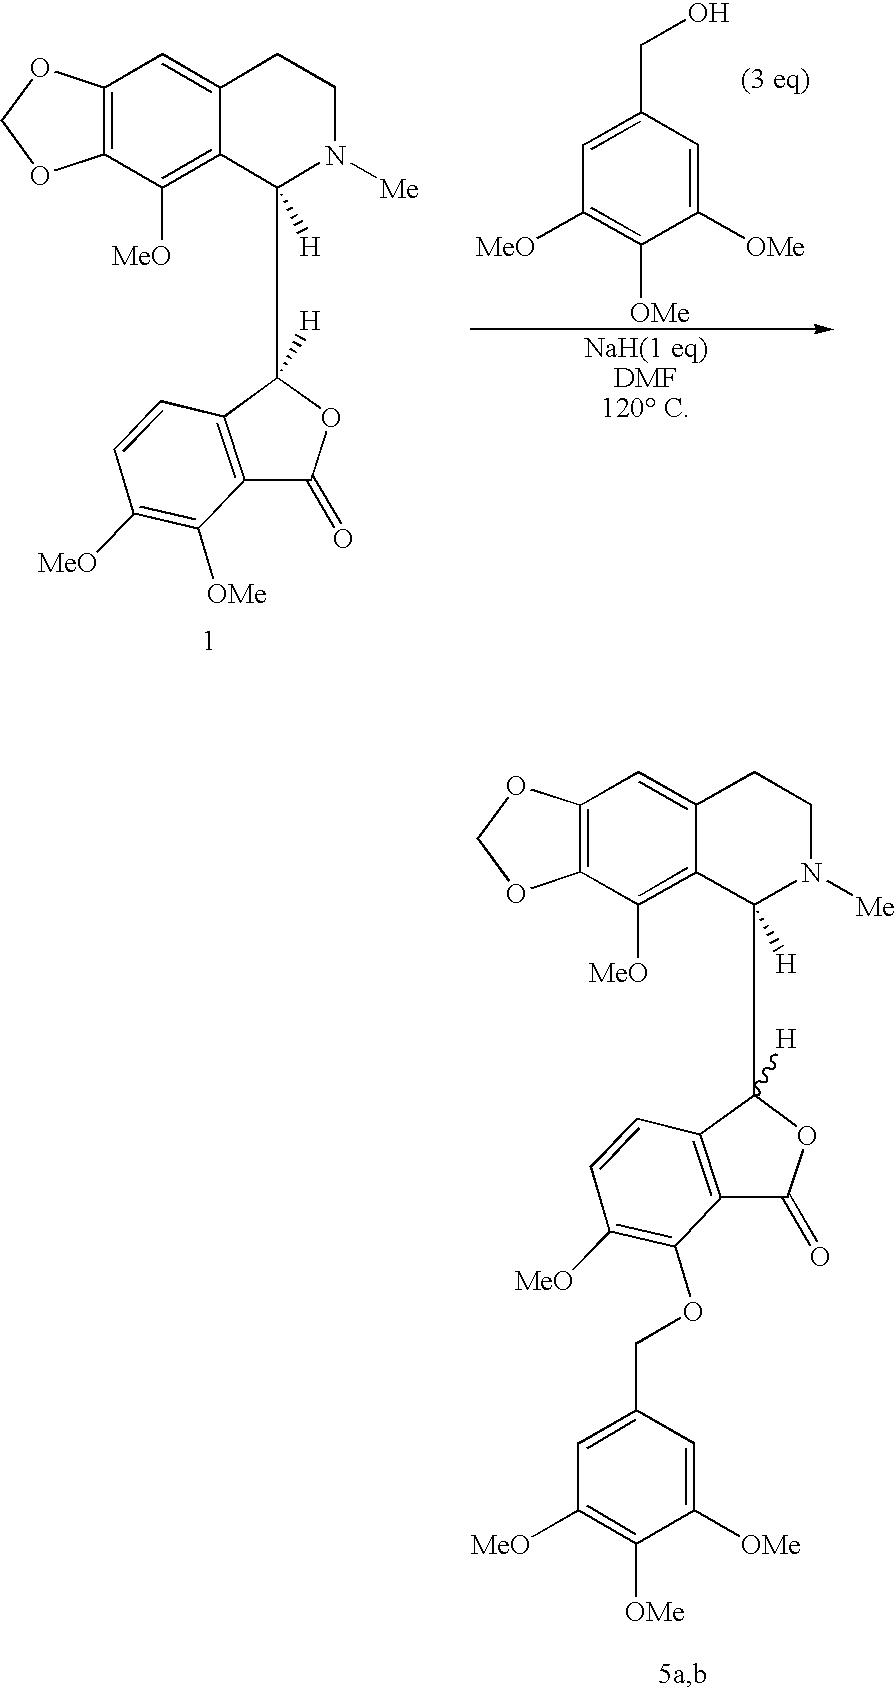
C(C1=CC([MeO])=C([OMe])C([OMe])=C1)O.C1(=O)OC(C2([H])C3=C([MeO])C4=C(OCO4)C=C3CCN2[Me])([H])C2=C1C([OMe])=C([MeO])C=C2.C1(=O)OC(C2([H])C3=C([MeO])C4=C(OCO4)C=C3CCN2[Me])([H])C2=C1C(OCC1=CC([MeO])=C([OMe])C([OMe])=C1)=C([MeO])C=C2
